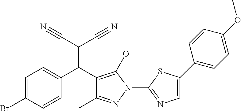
C1=C(Br)C=CC(C(C2=C(O)N(C3=NC=C(C4=CC=C(OC)C=C4)S3)N=C2C)C(C#N)C#N)=C1
